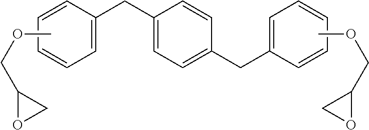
C1=CC(CC2=CC=C(CC3=CC=CC=C3)C=C2)=CC=C1.COCC1CO1.COCC1CO1
